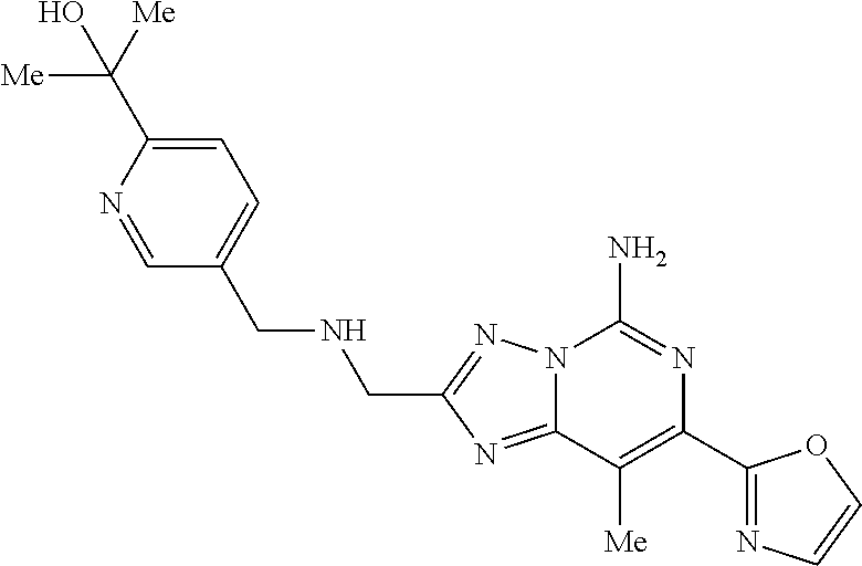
C12=NC(CNCC3=CC=C(C([Me])([Me])O)N=C3)=NN1C(N)=NC(C1=NC=CO1)=C2[Me]
